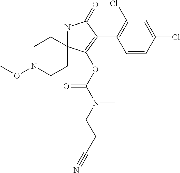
N1C2(C(OC(=O)N(CCC#N)C)=C(C3=C(Cl)C=C(Cl)C=C3)C1=O)CCN(OC)CC2
